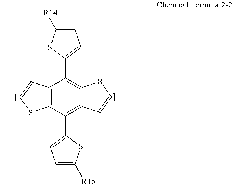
C12=C(C(C3=CC=C([R15])S3)=C3C(=C1C1=CC=C([R14])S1)SC(C)=C3)SC(C)=C2
